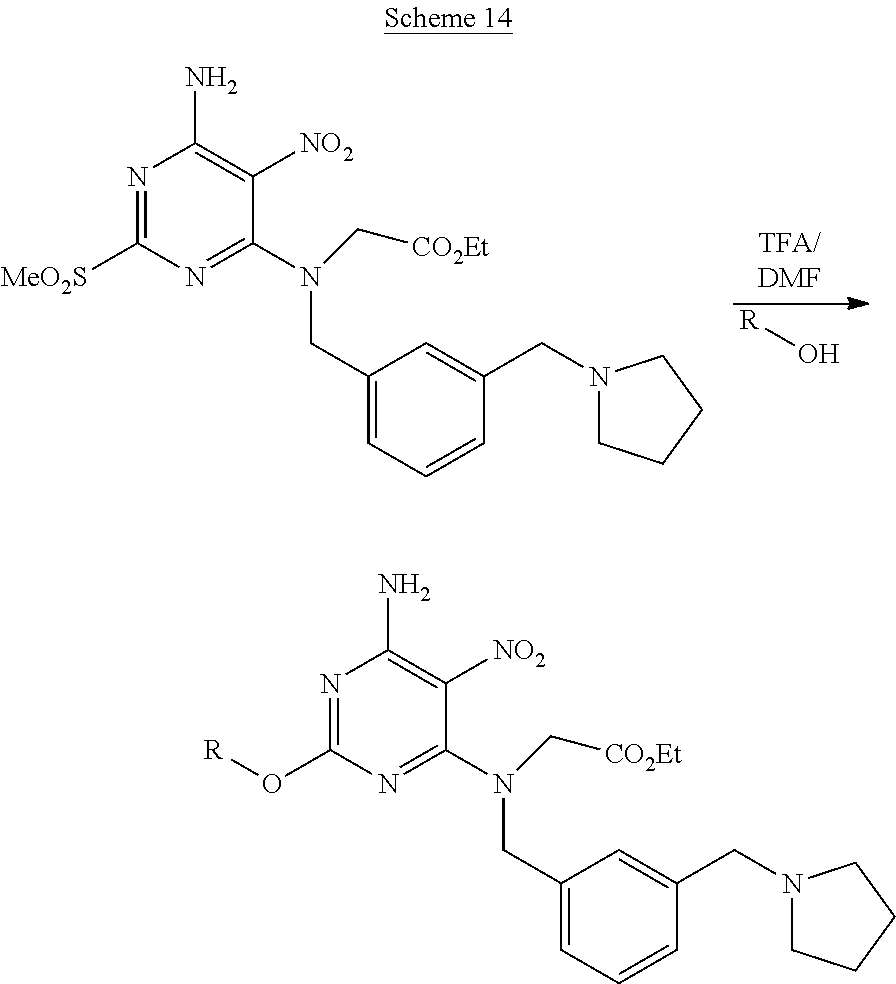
N1=C([MeO2S])N=C(N(CC2=CC=CC(CN3CCCC3)=C2)C[CO2Et])C([NO2])=C1N.[R]O.N1=C(O[R])N=C(N(CC2=CC=CC(CN3CCCC3)=C2)C[CO2Et])C([NO2])=C1N
